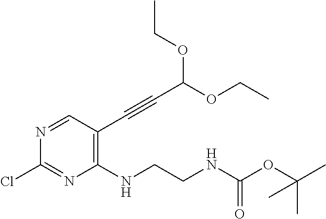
C1(NCCNC(OC(C)(C)C)=O)=C(C#CC(OCC)OCC)C=NC(Cl)=N1
